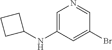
C1=C(NC2CCC2)C=C(Br)C=N1
